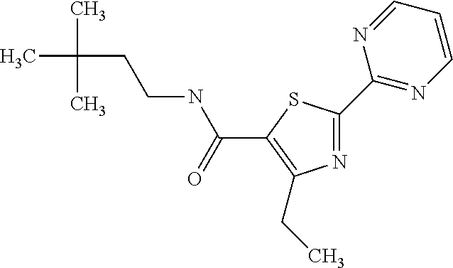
N1=C(C2=NC=CC=N2)SC(C(NCCC(C)(C)C)=O)=C1CC
